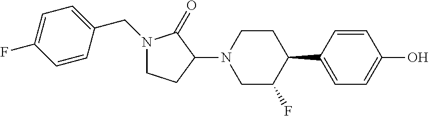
N1(CC2=CC=C(F)C=C2)CCC(N2CC(F)C(C3=CC=C(O)C=C3)CC2)C1=O
